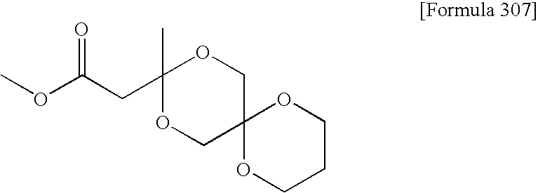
COC(CC1(C)OCC2(CO1)OCCCO2)=O
